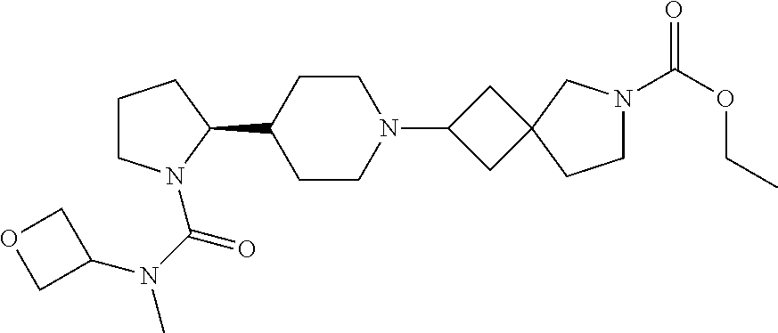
C1CN(C(N(C2COC2)C)=O)C(C2CCN(C3CC4(C3)CCN(C(OCC)=O)C4)CC2)C1
